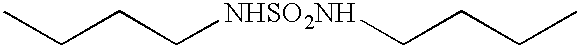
CCCC[NHSO2NH]CCCC
